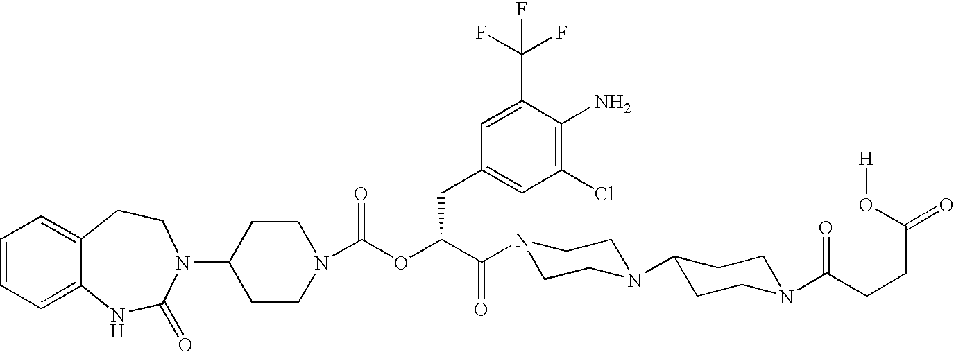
C1=CC=C2C(=C1)CCN(C1CCN(C(OC(C(N3CCN(C4CCN(C(CCC(=O)O[H])=O)CC4)CC3)=O)CC3=CC(Cl)=C(N)C(C(F)(F)F)=C3)=O)CC1)C(=O)N2
